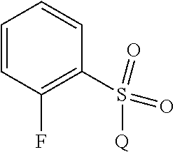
C1=CC(F)=C(S(=O)(=O)[Q])C=C1
